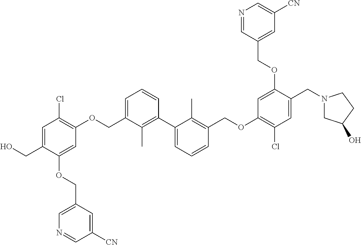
C1=C(COC2=C(Cl)C=C(CO)C(OCC3=CN=CC([CN])=C3)=C2)C(C)=C(C2=CC=CC(COC3=C(Cl)C=C(CN4CC(O)CC4)C(OCC4=CC([CN])=CN=C4)=C3)=C2C)C=C1
